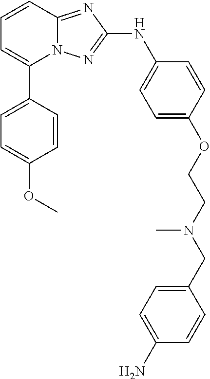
N12C(=NC(NC3=CC=C(OCCN(CC4=CC=C(N)C=C4)C)C=C3)=N1)C=CC=C2C1=CC=C(OC)C=C1
